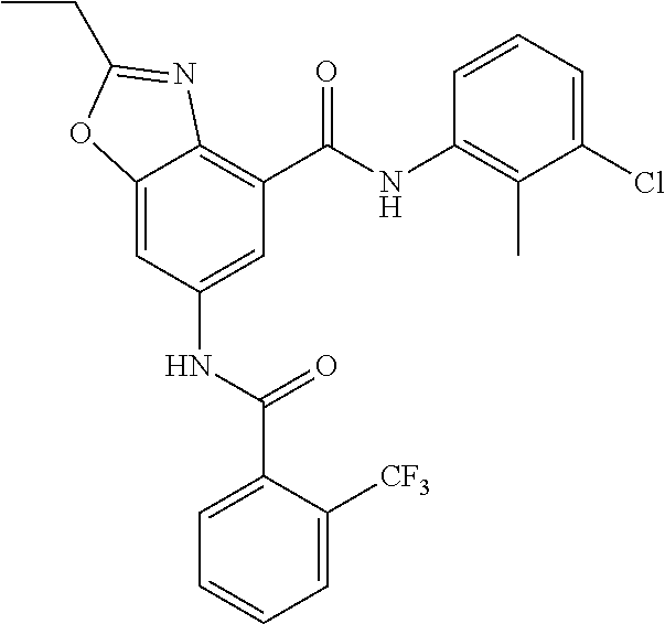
C12=CC(NC(C3=CC=CC=C3[CF3])=O)=CC(C(=O)NC3=C(C)C(Cl)=CC=C3)=C1N=C(CC)O2
